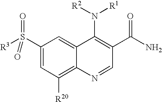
C1(S([R3])(=O)=O)=CC([R20])=C2C(=C1)C(N([R1])[R2])=C(C(N)=O)C=N2
